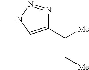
N1=NN(C)C=C1C([Me])C[Me]
